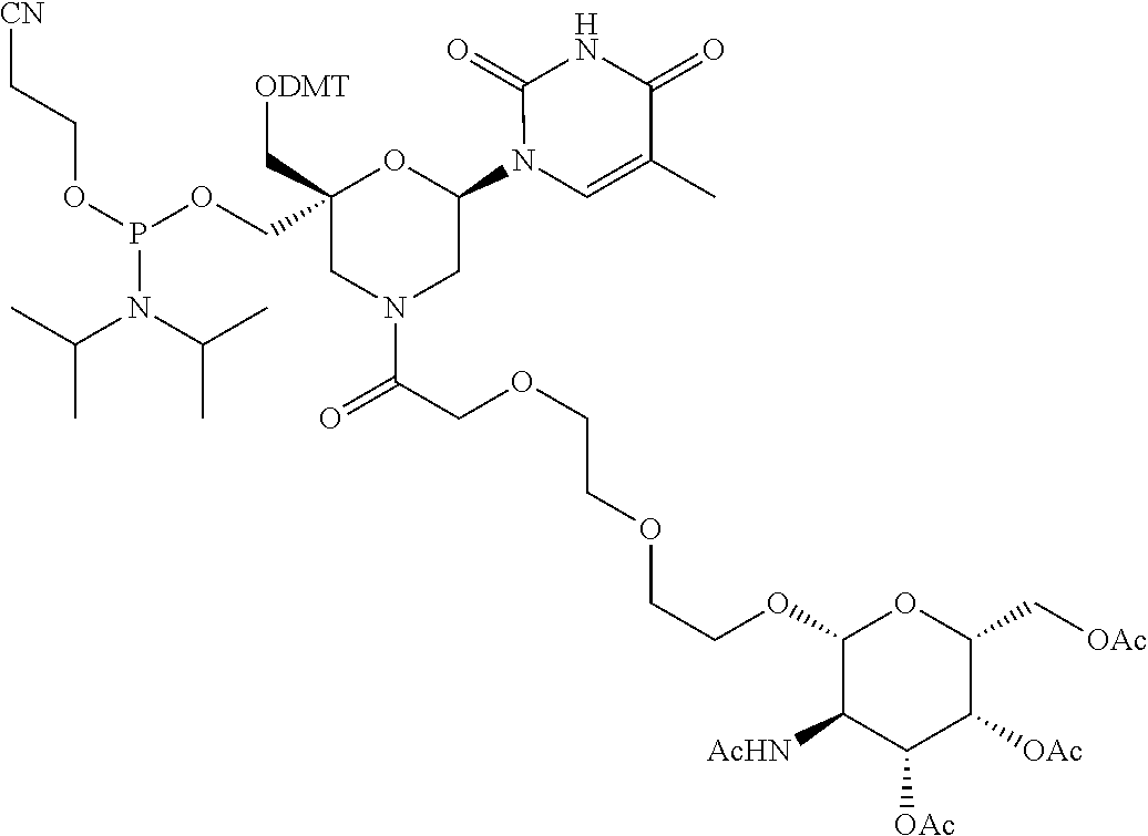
C1(N2C=C(C)C(=O)NC2=O)OC(COP(OCC[CN])N(C(C)C)C(C)C)(C[ODMT])CN(C(COCCOCCOC2C([AcHN])C([OAc])C([OAc])C(C[OAc])O2)=O)C1
